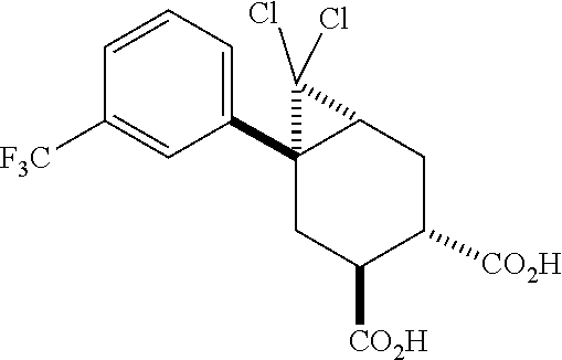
[CO2H]C1CC2C(C3=CC=CC([F3C])=C3)(CC1[CO2H])C2(Cl)Cl
